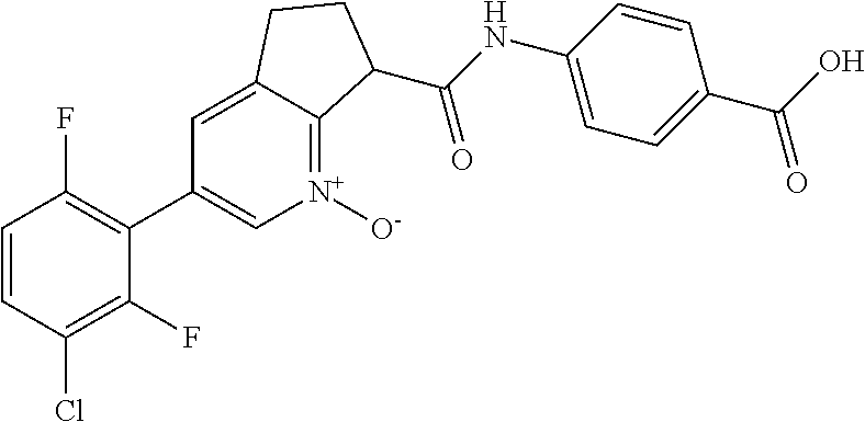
C1=CC(Cl)=C(F)C(C2=C[N+]([O-])=C3C(=C2)CCC3C(NC2=CC=C(C(O)=O)C=C2)=O)=C1F
